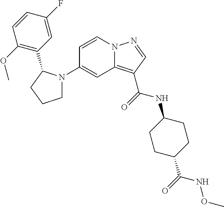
C1(N2CCCC2C2=C(OC)C=CC(F)=C2)=CC2=C(C(=O)NC3CCC(C(=O)NOC)CC3)C=NN2C=C1
